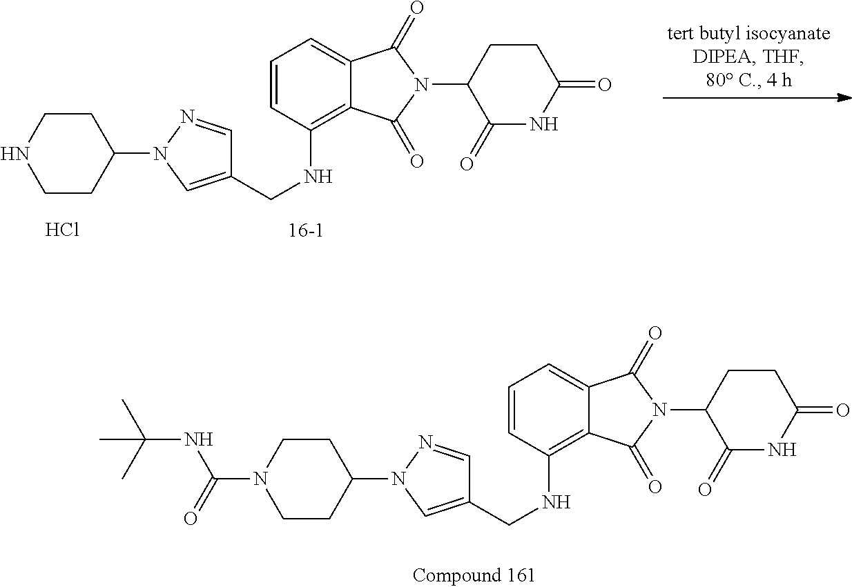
C1=CC(NCC2=CN(C3CCNCC3)N=C2)=C2C(=C1)C(=O)N(C1C(=O)NC(=O)CC1)C2=O.Cl.C1=CC(NCC2=CN(C3CCN(C(NC(C)(C)C)=O)CC3)N=C2)=C2C(=C1)C(=O)N(C1C(=O)NC(=O)CC1)C2=O
